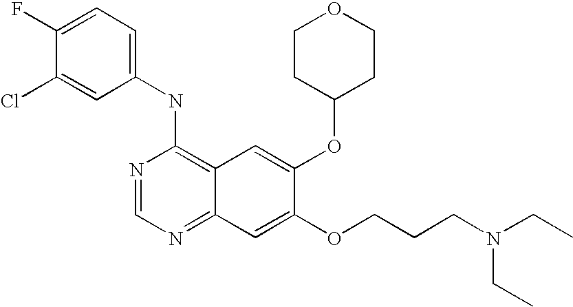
C1(NC2=C3C(=NC=N2)C=C(OCCCN(CC)CC)C(OC2CCOCC2)=C3)=CC=C(F)C(Cl)=C1
